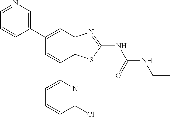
C1=NC=C(C2=CC3=C(C(C4=CC=CC(Cl)=N4)=C2)SC(NC(NCC)=O)=N3)C=C1
